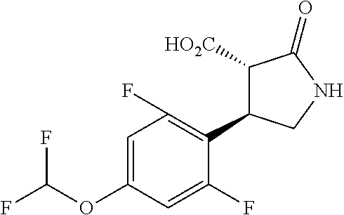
C1=C(OC(F)F)C=C(F)C(C2C([HO2C])C(=O)NC2)=C1F
